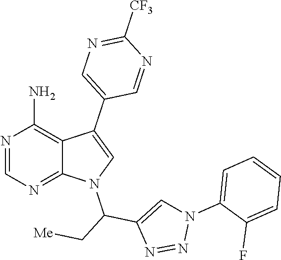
N1=CN=C2C(=C1N)C(C1=CN=C([CF3])N=C1)=CN2C(C[Me])C1=CN(C2=CC=CC=C2F)N=N1
